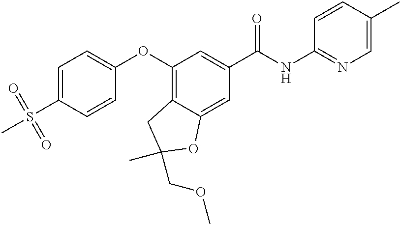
C1=C(S(C)(=O)=O)C=CC(OC2=C3C(=CC(C(NC4=NC=C(C)C=C4)=O)=C2)OC(COC)(C)C3)=C1
